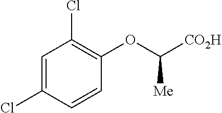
C1=C(Cl)C=CC(OC([CO2H])[Me])=C1Cl
